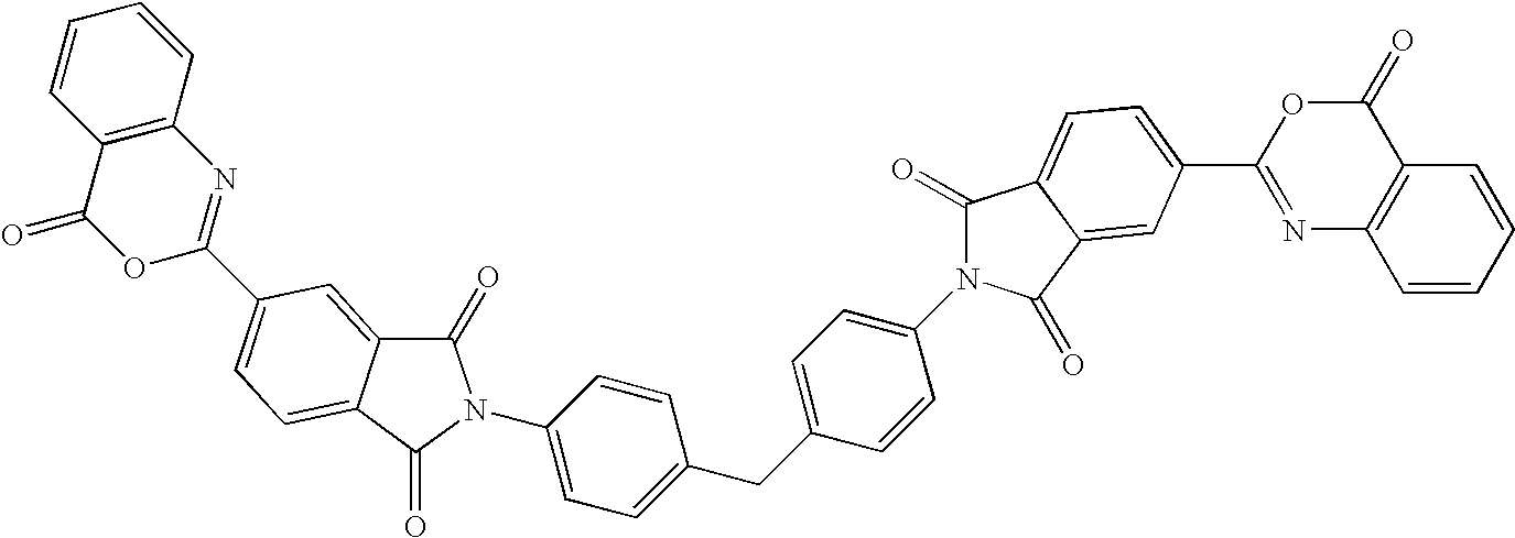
C1(=O)C2=CC(C3=NC4=C(C(=O)O3)C=CC=C4)=CC=C2C(=O)N1C1=CC=C(CC2=CC=C(N3C(=O)C4=CC=C(C5=NC6=C(C(=O)O5)C=CC=C6)C=C4C3=O)C=C2)C=C1
